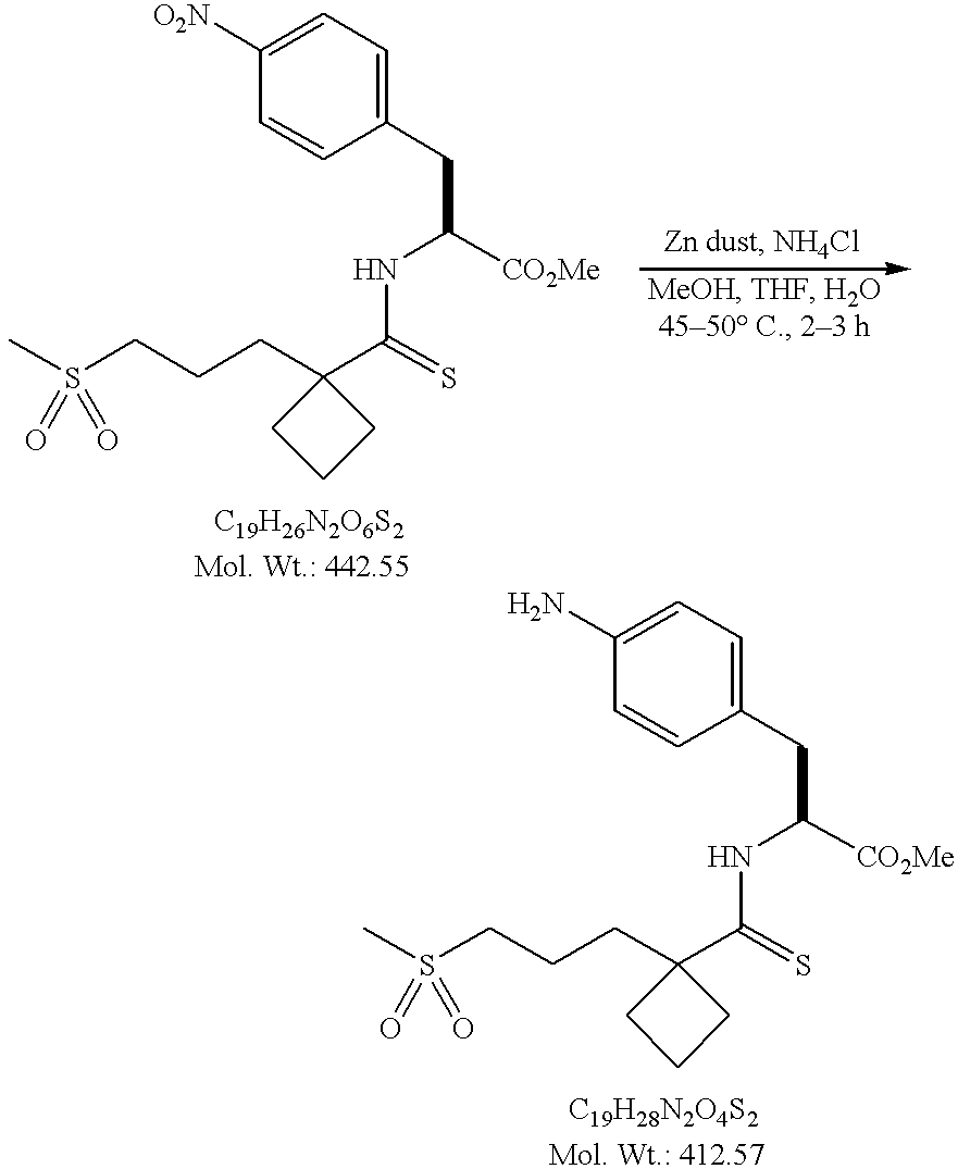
CS(CCCC1(C(=S)NC(CC2=CC=C([O2N])C=C2)[CO2Me])CCC1)(=O)=O.CS(CCCC1(C(=S)NC(CC2=CC=C(N)C=C2)[CO2Me])CCC1)(=O)=O
